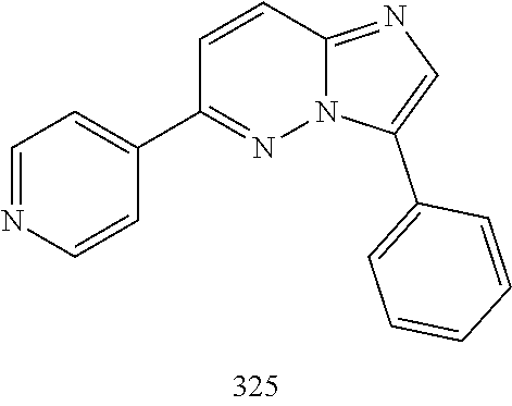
C1(C2=CC=NC=C2)=NN2C(=NC=C2C2=CC=CC=C2)C=C1
